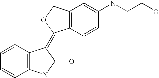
C12=C(C=C(NCCO)C=C1)COC2=C1C2=C(C=CC=C2)NC1=O
